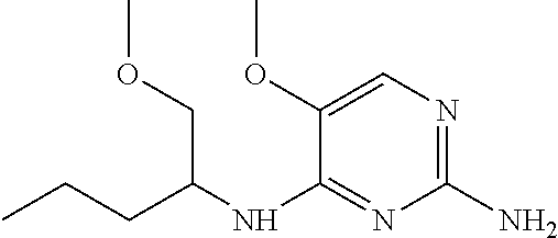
O(C1=CN=C(N)N=C1NC(CCC)COC)C
